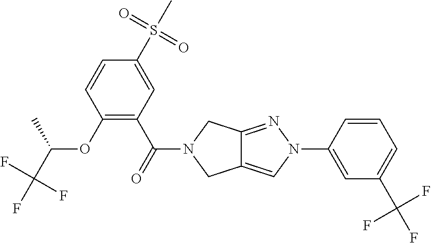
C1(S(C)(=O)=O)=CC(C(=O)N2CC3=CN(C4=CC(C(F)(F)F)=CC=C4)N=C3C2)=C(OC(C(F)(F)F)C)C=C1
